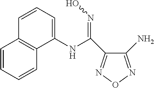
C1(NC(=NO)C2=NON=C2N)=CC=CC2=C1C=CC=C2
